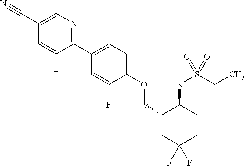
C1(C2=CC=C(OCC3CC(F)(F)CCC3NS(CC)(=O)=O)C(F)=C2)=NC=C(C#N)C=C1F
